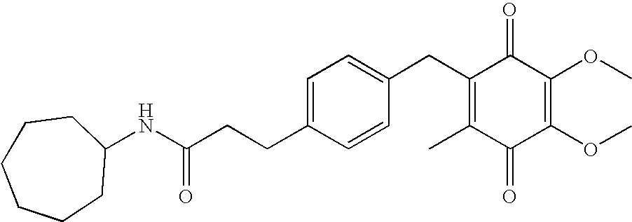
C1(=O)C(C)=C(CC2=CC=C(CCC(=O)NC3CCCCCC3)C=C2)C(=O)C(OC)=C1OC
